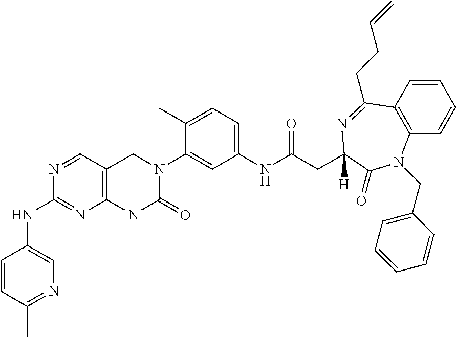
C12=C(C=NC(NC3=CN=C(C)C=C3)=N1)CN(C1=CC(NC(CC3([H])N=C(CCC=C)C4=C(C=CC=C4)N(CC4=CC=CC=C4)C3=O)=O)=CC=C1C)C(=O)N2
